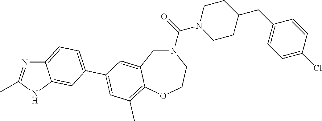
N1(C(=O)N2CCC(CC3=CC=C(Cl)C=C3)CC2)CC2=CC(C3=CC=C4N=C(C)NC4=C3)=CC(C)=C2OCC1
